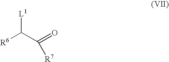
[R6]C(C(=O)[R7])[L1]
